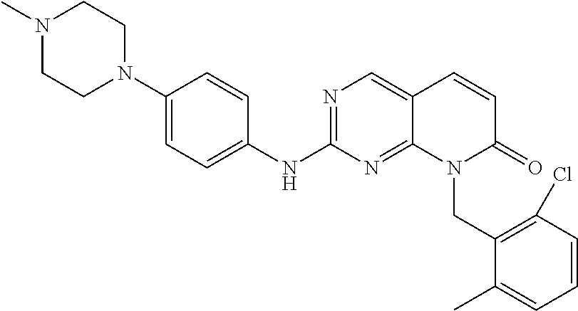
N1=C(NC2=CC=C(N3CCN(C)CC3)C=C2)N=C2C(=C1)C=CC(=O)N2CC1=C(Cl)C=CC=C1C
